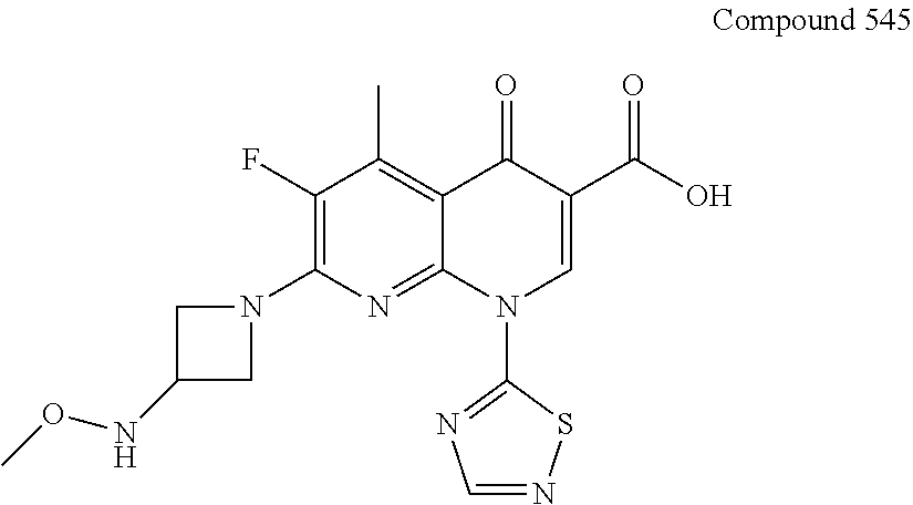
C1(F)=C(N2CC(NOC)C2)N=C2C(=C1C)C(=O)C(C(O)=O)=CN2C1=NC=NS1
